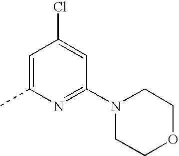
C1=C(C)N=C(N2CCOCC2)C=C1Cl
